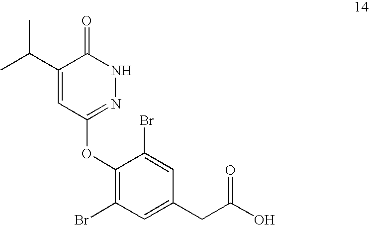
C1(C(C)C)=CC(OC2=C(Br)C=C(CC(O)=O)C=C2Br)=NNC1=O
